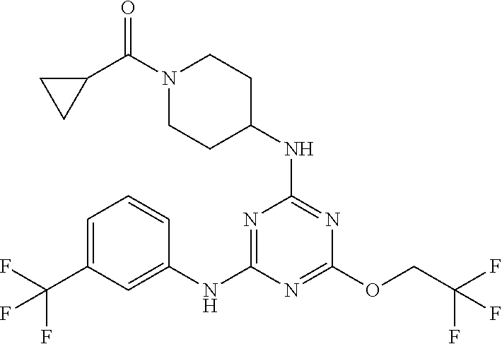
N1=C(NC2CCN(C(=O)C3CC3)CC2)N=C(NC2=CC(C(F)(F)F)=CC=C2)N=C1OCC(F)(F)F
